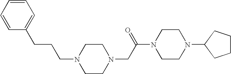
C(CCC1=CC=CC=C1)N1CCN(CC(N2CCN(C3CCCC3)CC2)=O)CC1
